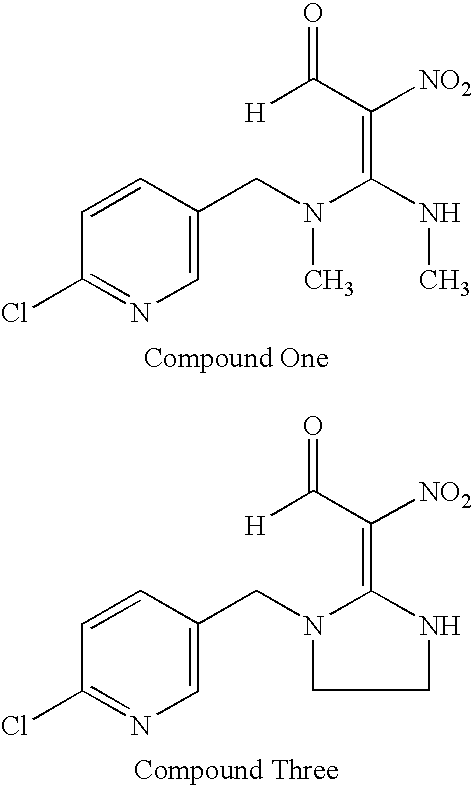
C1(Cl)=NC=C(CN(C(NC)=C([NO2])C([H])=O)C)C=C1.C1(Cl)=NC=C(CN2C(=C([NO2])C([H])=O)NCC2)C=C1
